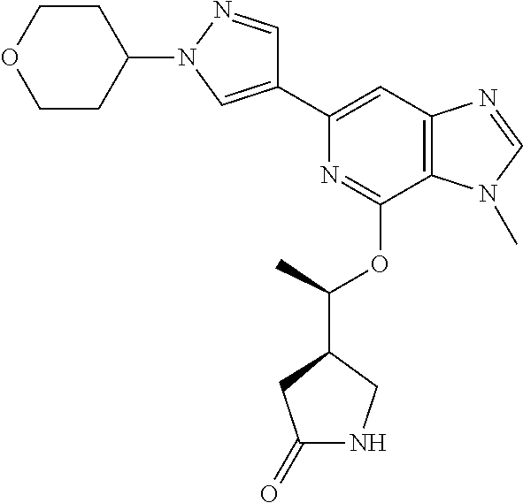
C1(C2=CC3=C(C(OC(C4CC(=O)NC4)C)=N2)N(C)C=N3)=CN(C2CCOCC2)N=C1
